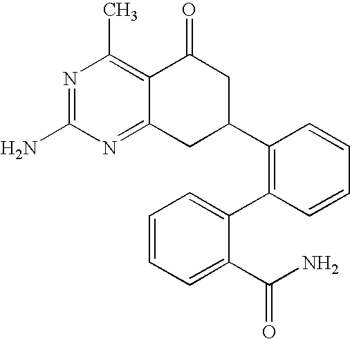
C12=NC(N)=NC(C)=C1C(=O)CC(C1=C(C3=CC=CC=C3C(N)=O)C=CC=C1)C2
